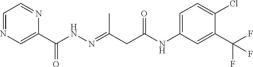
C1=NC=C(C(NN=C(CC(NC2=CC=C(Cl)C(C(F)(F)F)=C2)=O)C)=O)N=C1
